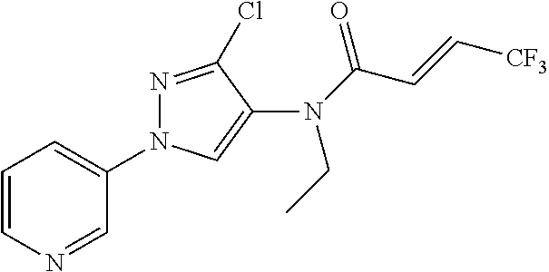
C1=CN=CC(N2N=C(Cl)C(N(C(=O)C=C[CF3])CC)=C2)=C1
